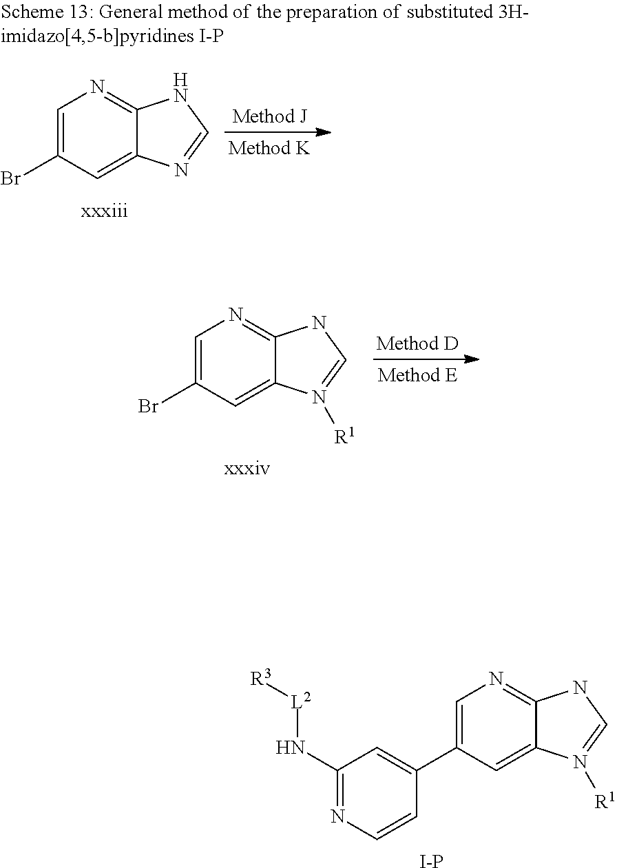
C1=C(C2=CC(N[L2][R3])=NC=C2)C=C2C(=N1)NC=N2[R1].[I-P].C1=C(Br)C=C2C(=N1)NC=N2[R1].[xxxiv].C1=C(Br)C=C2C(=N1)NC=N2.[xxxiii]
